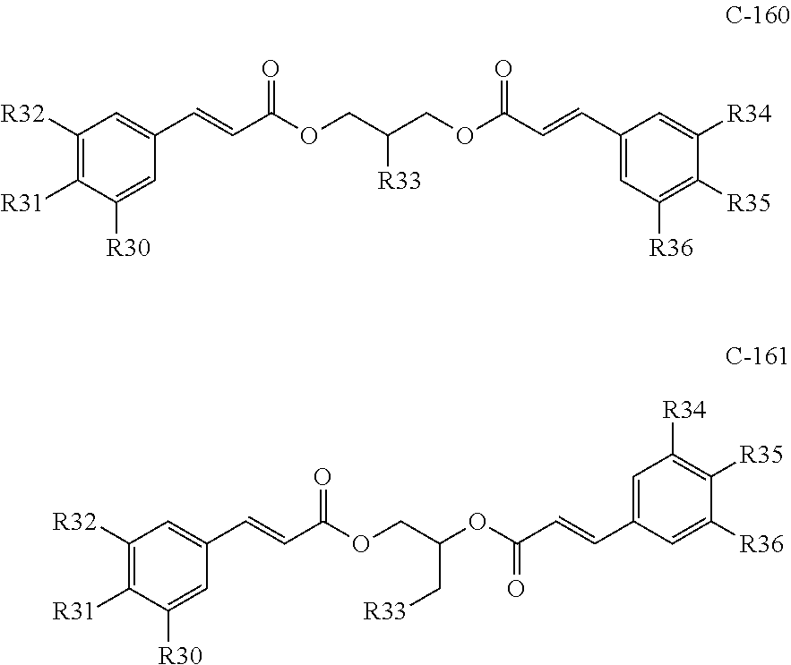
C1([R32])=C([R31])C([R30])=CC(C=CC(OCC(COC(C=CC2=CC([R36])=C([R35])C([R34])=C2)=O)[R33])=O)=C1.C1([R32])=C([R31])C([R30])=CC(C=CC(OCC(OC(C=CC2=CC([R34])=C([R35])C([R36])=C2)=O)C[R33])=O)=C1
